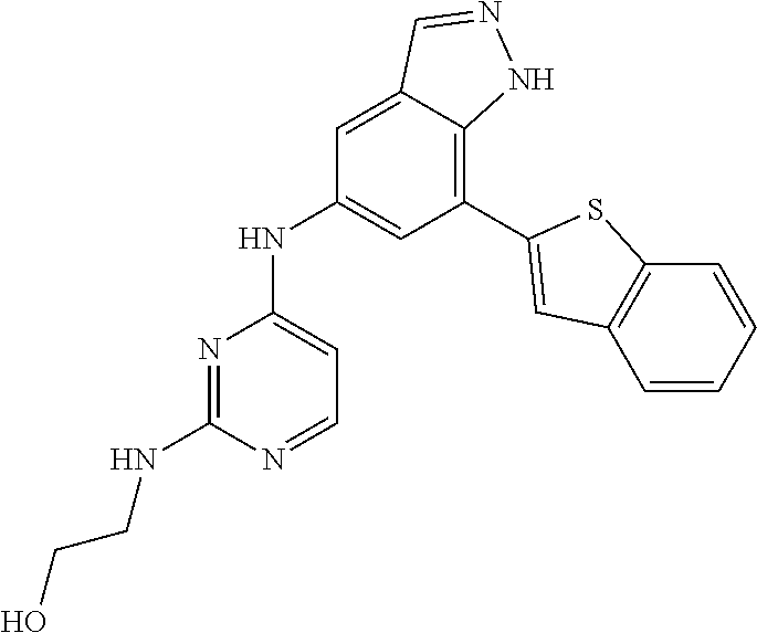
C1=NC(NCCO)=NC(NC2=CC(C3=CC4=C(C=CC=C4)S3)=C3C(=C2)C=NN3)=C1
